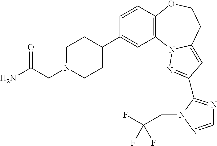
C1=CC2=C(C=C1C1CCN(CC(N)=O)CC1)N1C(=CC(C3=NC=NN3CC(F)(F)F)=N1)CCO2
